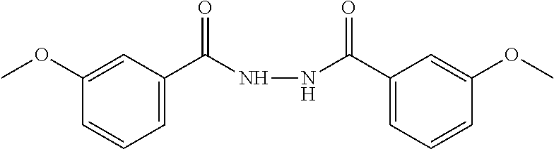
C1=C(C(NNC(C2=CC=CC(OC)=C2)=O)=O)C=C(OC)C=C1
